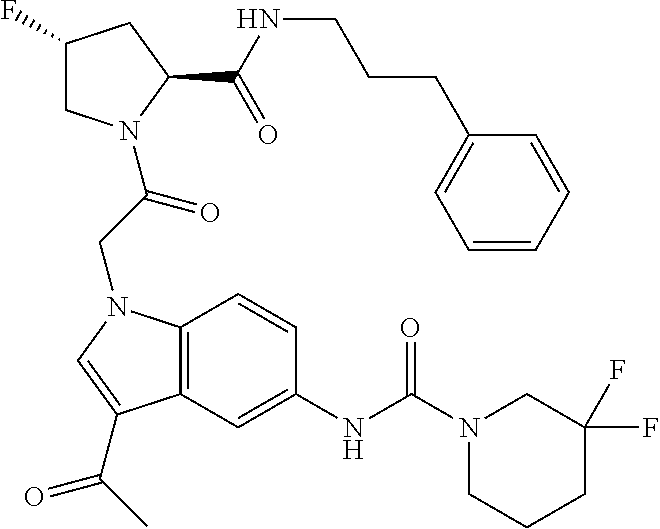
C12=C(C=C(NC(N3CCCC(F)(F)C3)=O)C=C1)C(C(C)=O)=CN2CC(=O)N1CC(F)CC1C(NCCCC1=CC=CC=C1)=O
